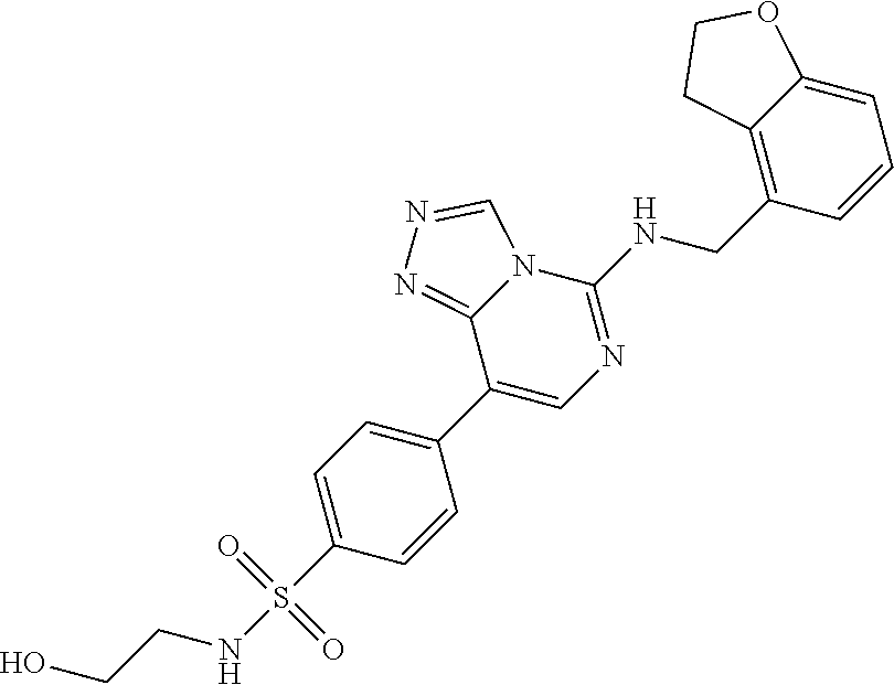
C1(C2=CN=C(NCC3=C4C(=CC=C3)OCC4)N3C2=NN=C3)=CC=C(S(NCCO)(=O)=O)C=C1
